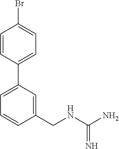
C1=C(C2=CC=C(Br)C=C2)C=C(CNC(N)=N)C=C1
